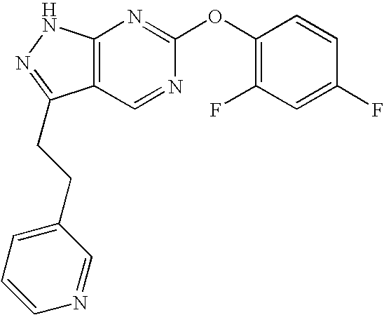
C12=C(NN=C1CCC1=CC=CN=C1)N=C(OC1=C(F)C=C(F)C=C1)N=C2
